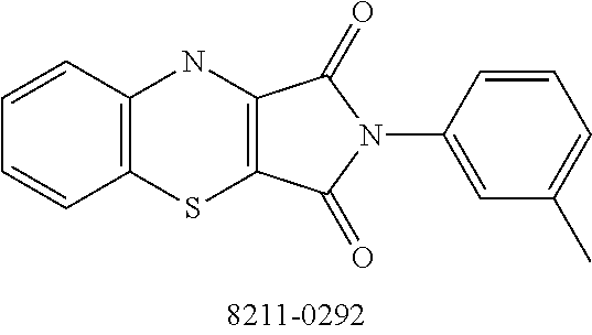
C12=C(C=CC=C1)NC1=C(S2)C(=O)N(C2=CC(C)=CC=C2)C1=O
